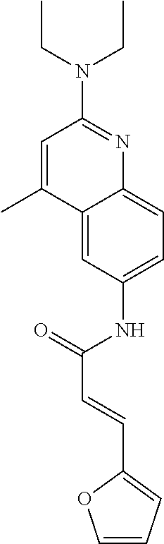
CCN(CC)C1=NC2=CC=C(NC(=O)C=CC3=CC=CO3)C=C2C(C)=C1
